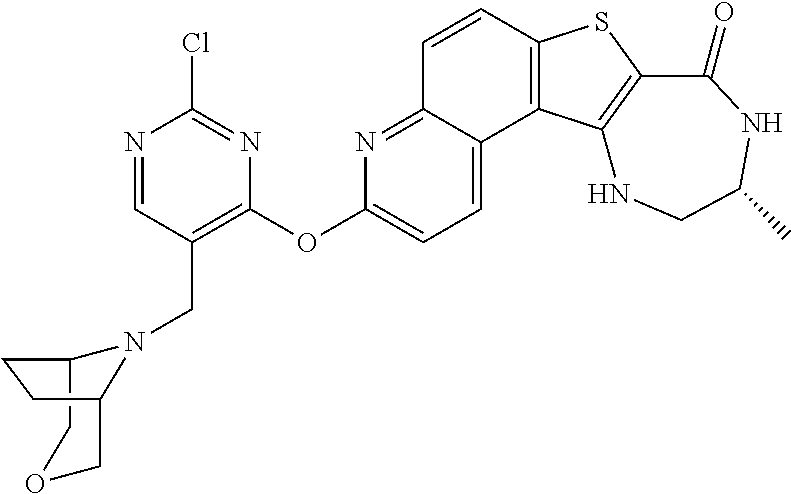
C1=CC2=C(C3=CC=C(OC4=C(CN5C6COCC5CC6)C=NC(Cl)=N4)N=C13)C1=C(S2)C(=O)NC(C)CN1
